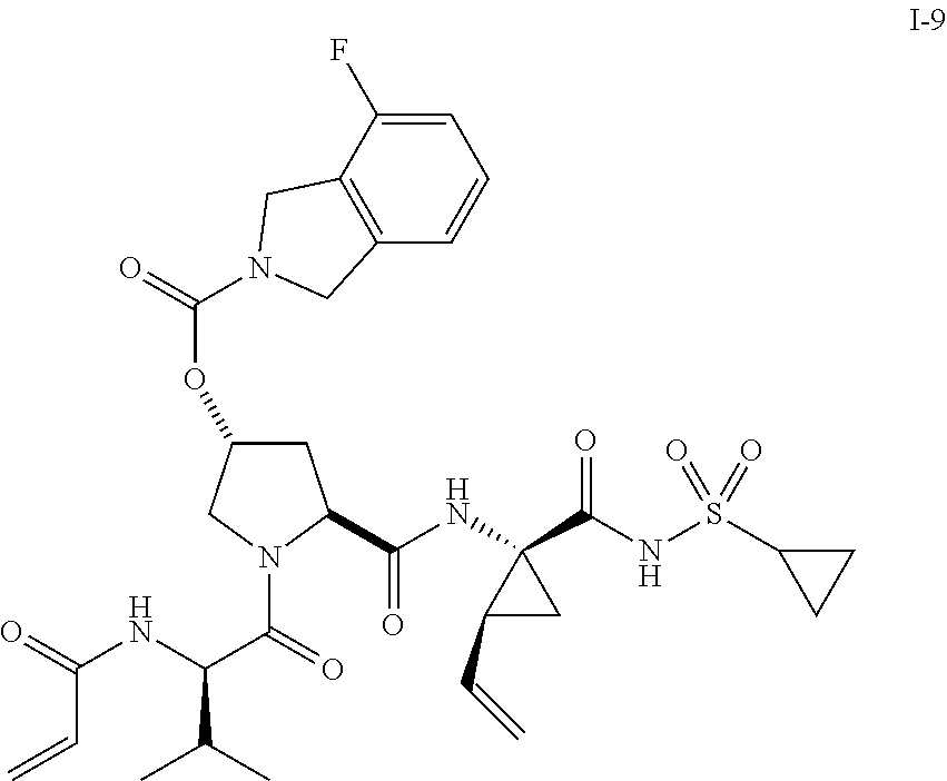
C1=C(F)C2=C(C=C1)CN(C(=O)OC1CC(C(NC3(C(NS(C4CC4)(=O)=O)=O)C(C=C)C3)=O)N(C(=O)C(NC(=O)C=C)C(C)C)C1)C2
